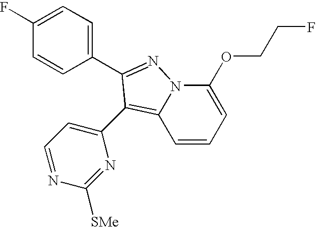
C1=CC=C(OCCF)N2C1=C(C1=CC=NC([SMe])=N1)C(C1=CC=C(F)C=C1)=N2
